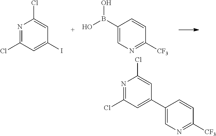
N1=C(Cl)C=C(I)C=C1Cl.C1(B(O)O)=CN=C([CF3])C=C1.C1(C2=CC(Cl)=NC(Cl)=C2)=CN=C([CF3])C=C1
